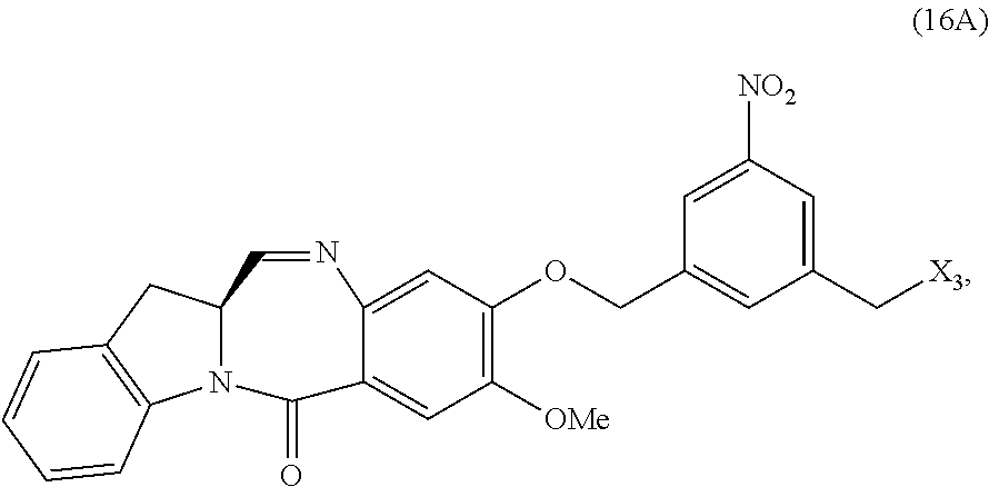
[X3]CC1=CC([NO2])=CC(COC2=C([OMe])C=C3C(=C2)N=CC2N(C3=O)C3=C(C2)C=CC=C3)=C1
